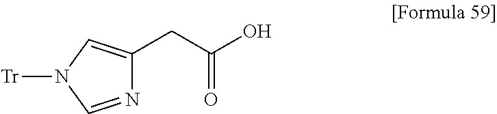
N1=CN([Tr])C=C1CC(O)=O
